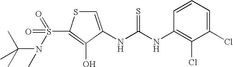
C1=C(NC(=S)NC2=C(Cl)C(Cl)=CC=C2)C(O)=C(S(=O)(=O)N(C(C)(C)C)C)S1
